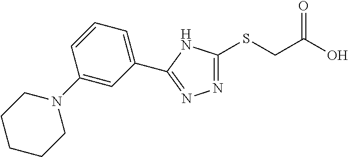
N1=C(SCC(O)=O)NC(C2=CC=CC(N3CCCCC3)=C2)=N1
